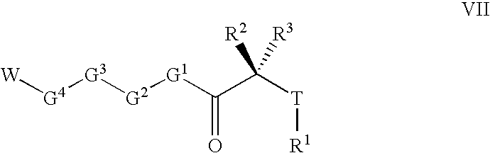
[W][G4][G3][G2][G1]C(C([T][R1])([R3])[R2])=O
